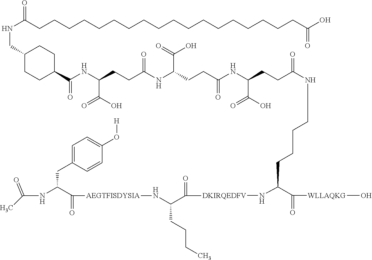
C(C(=O)[WLLAQKG]O)(N[DKIRQEDFV]C(C(N[AEGTFISDYSIA]C(C(NC(C)=O)CC1=CC=C(O[H])C=C1)=O)CCCC)=O)CCCCNC(=O)CCC(NC(CCC(NC(CCC(C(O)=O)NC(C1CCC(CNC(=O)CCCCCCCCCCCCCCCCCCC(O)=O)CC1)=O)=O)C(O)=O)=O)C(O)=O
